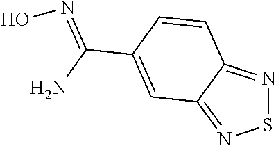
S1N=C2C(=N1)C=C(C(N)=NO)C=C2
